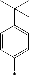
C1=CC(*)=CC=C1C(C)(C)C
